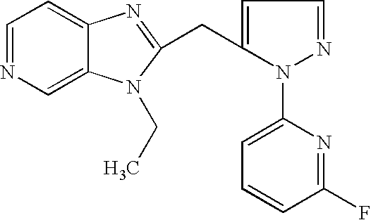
C1=NC=C2C(=C1)N=C(CC1=CC=NN1C1=CC=CC(F)=N1)N2CC
